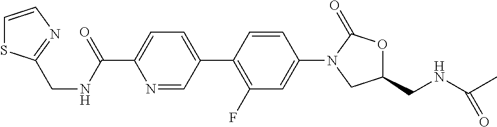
C1(C(NCC2=NC=CS2)=O)=CC=C(C2=C(F)C=C(N3CC(CNC(C)=O)OC3=O)C=C2)C=N1
